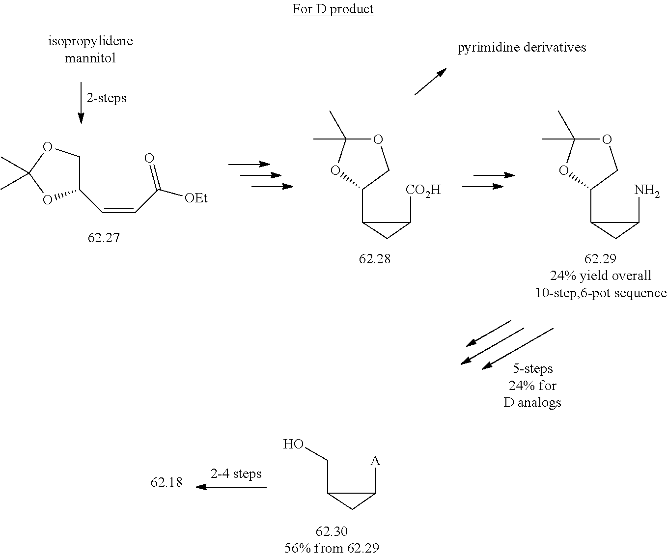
C1(C=CC(=O)[OEt])COC(C)(C)O1.O1C(C)(C)OC(C2C([CO2H])C2)C1.O1C(C)(C)OC(C2C(N)C2)C1.C(C1C([A])C1)O
